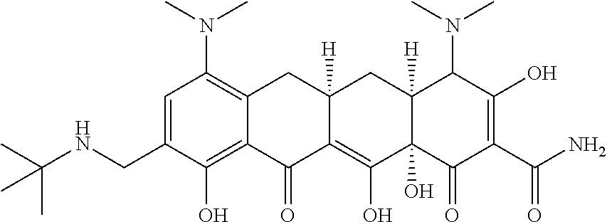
C1=C(CNC(C)(C)C)C(O)=C2C(=C1N(C)C)CC1([H])C(=C(O)C3(O)C([H])(C1)C(N(C)C)C(O)=C(C(N)=O)C3=O)C2=O
